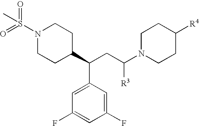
N1(S(C)(=O)=O)CCC(C(CC(N2CCC([R4])CC2)[R3])C2=CC(F)=CC(F)=C2)CC1
